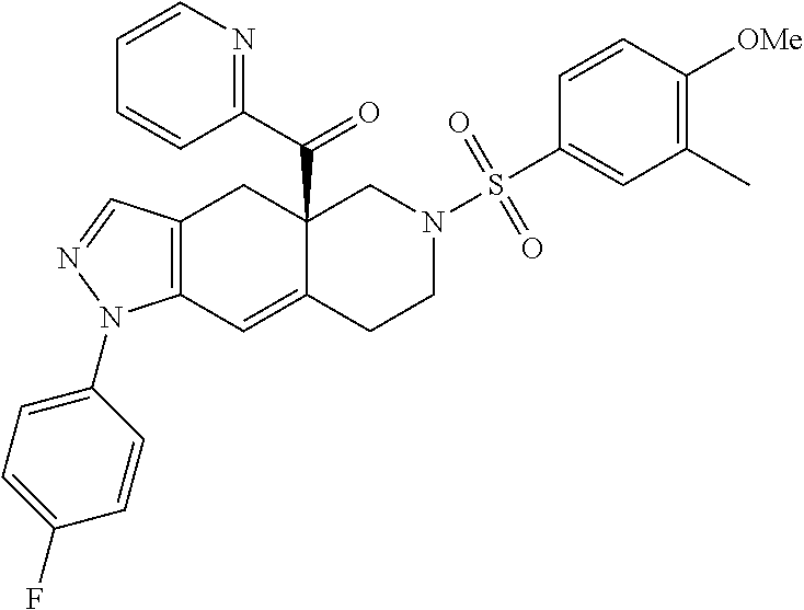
C12(C(C3=NC=CC=C3)=O)C(=CC3=C(C1)C=NN3C1=CC=C(F)C=C1)CCN(S(C1=CC(C)=C([OMe])C=C1)(=O)=O)C2
